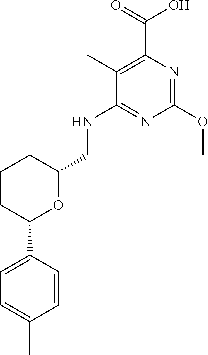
C1CC(C2=CC=C(C)C=C2)OC(CNC2=NC(OC)=NC(C(=O)O)=C2C)C1
